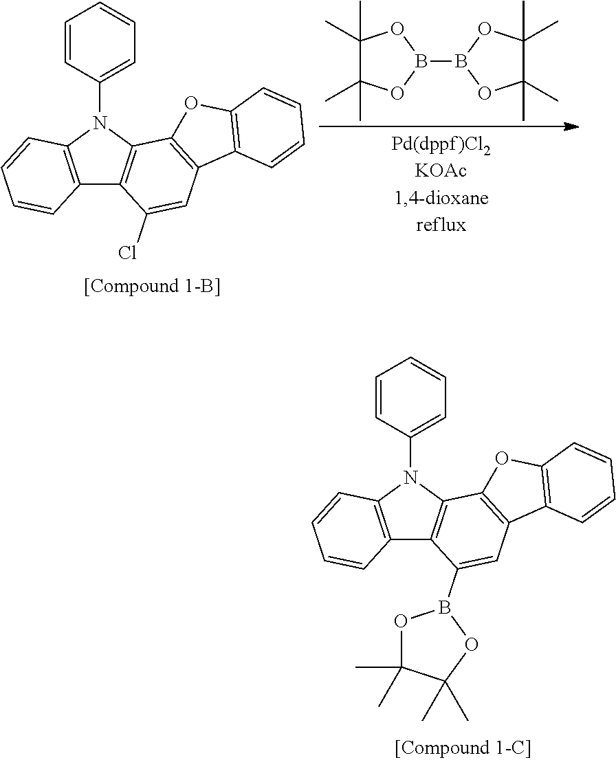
C12=C(N(C3=CC=CC=C3)C3=C1C(B1OC(C)(C)C(C)(C)O1)=CC1=C3OC3=C1C=CC=C3)C=CC=C2.C1(C)(C)C(C)(C)OB(B2OC(C)(C)C(C)(C)O2)O1.C12=C(N(C3=CC=CC=C3)C3=C1C(Cl)=CC1=C3OC3=C1C=CC=C3)C=CC=C2
